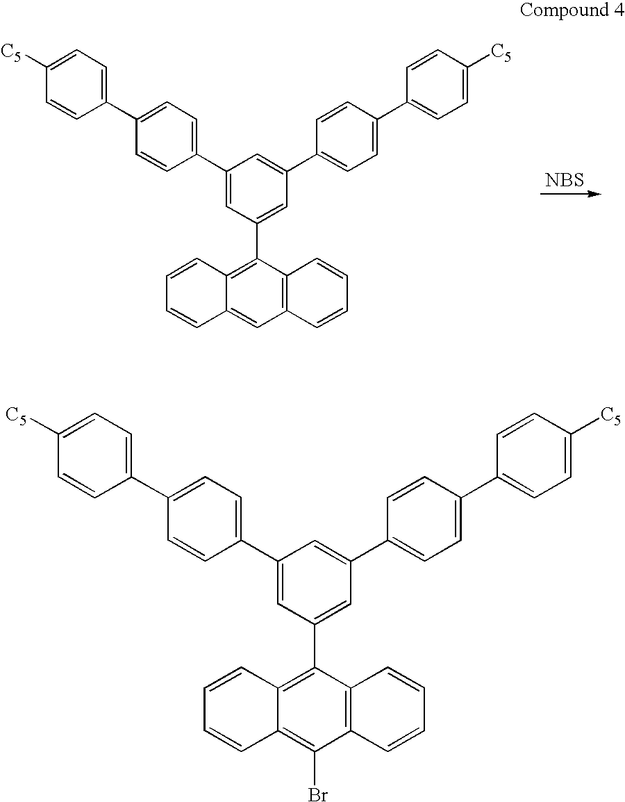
[NBS].C1=CC2=C(C3=CC(C4=CC=C(C5=CC=C([C5])C=C5)C=C4)=CC(C4=CC=C(C5=CC=C([C5])C=C5)C=C4)=C3)C3=C(C=C2C=C1)C=CC=C3.C1=CC2=C(C3=CC(C4=CC=C(C5=CC=C([C5])C=C5)C=C4)=CC(C4=CC=C(C5=CC=C([C5])C=C5)C=C4)=C3)C3=C(C(Br)=C2C=C1)C=CC=C3
